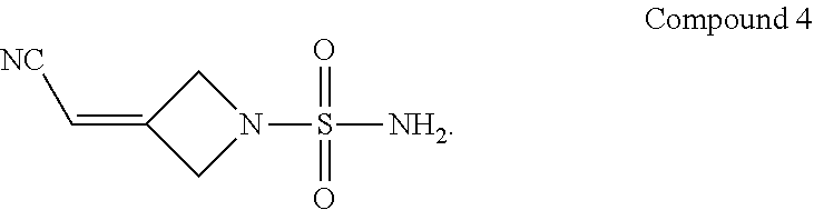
S([NH2])(N1CC(=C[NC])C1)(=O)=O
